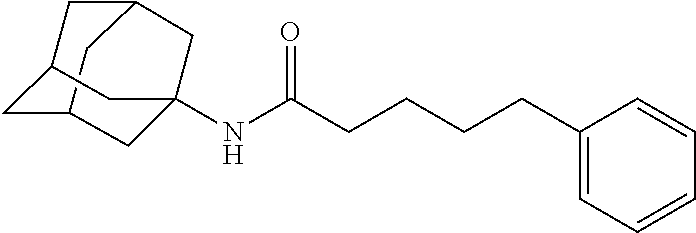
C12CC3CC(C1)CC(NC(CCCCC1=CC=CC=C1)=O)(C3)C2
